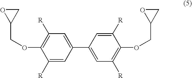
C1([R])=CC(C2=CC([R])=C(OCC3CO3)C([R])=C2)=CC([R])=C1OCC1CO1
